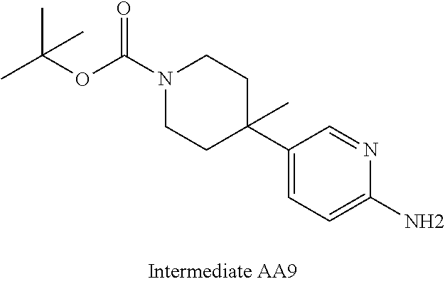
C1(C2(C)CCN(C(OC(C)(C)C)=O)CC2)=CC=C(N)N=C1
